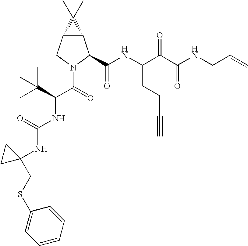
C12C(CN(C(=O)C(C(C)(C)C)NC(NC3(CSC4=CC=CC=C4)CC3)=O)C1C(NC(C(C(NCC=C)=O)=O)CCC#C)=O)C2(C)C
